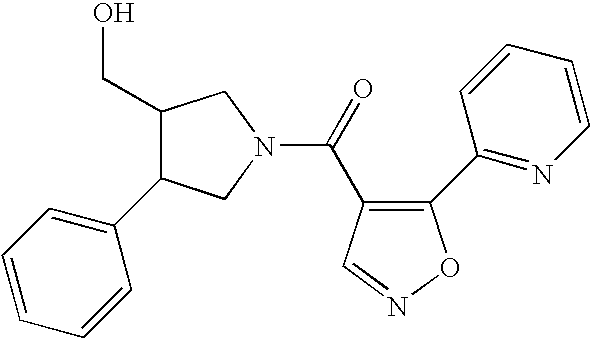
C1(CO)C(C2=CC=CC=C2)CN(C(=O)C2=C(C3=NC=CC=C3)ON=C2)C1
